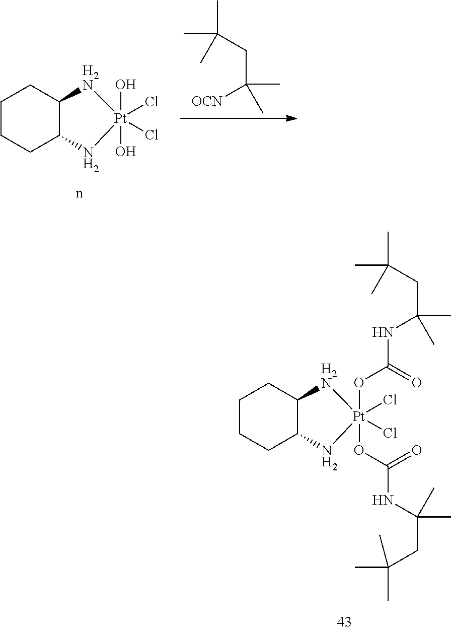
CC(C)(C)CC([OCN])(C)C.C1CCC2C(C1)[H2N][Pt](O)(O)(Cl)(Cl)N2.C1CCC2C(C1)[H2N][Pt](OC(NC(C)(CC(C)(C)C)C)=O)(OC(NC(C)(CC(C)(C)C)C)=O)(Cl)(Cl)N2
